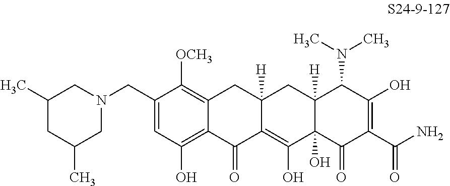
C1=C(CN2CC(C)CC(C)C2)C([OCH3])=C2C(=C1O)C(=O)C1=C(O)C3(O)C([H])(CC1([H])C2)C(N(C)C)C(O)=C(C(N)=O)C3=O
